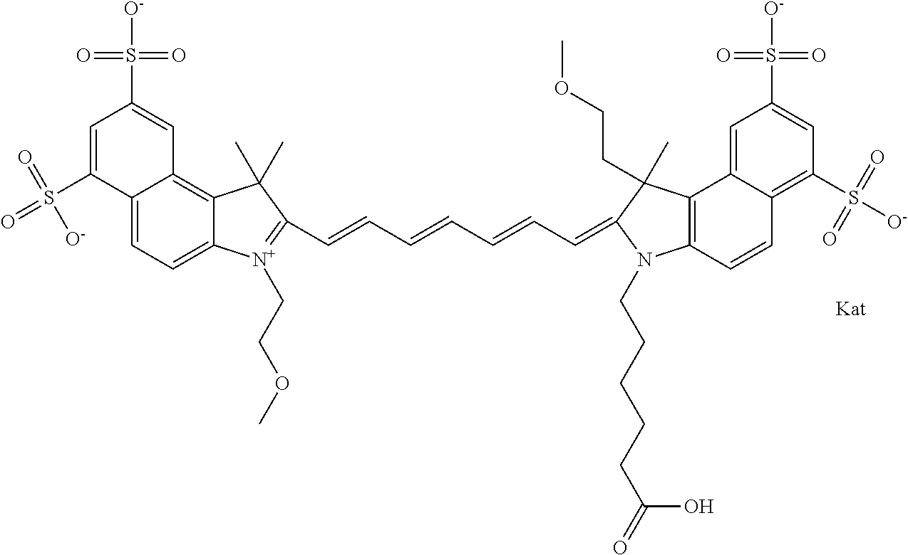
C1=C(S(=O)(=O)[O-])C2=CC=C3C(=C2C=C1S([O-])(=O)=O)C(C)(C)C(C=CC=CC=CC=C1C(C)(CCOC)C2=C(C=CC4=C(S([O-])(=O)=O)C=C(S([O-])(=O)=O)C=C24)N1CCCCCC(=O)O)=[N+]3CCOC
